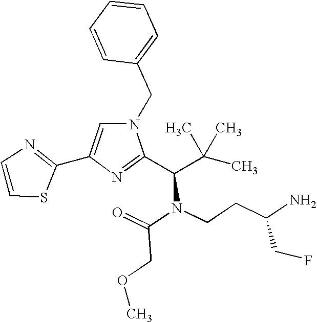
N1(CC2=CC=CC=C2)C=C(C2=NC=CS2)N=C1C(C(C)(C)C)N(C(=O)COC)CCC(N)CF
